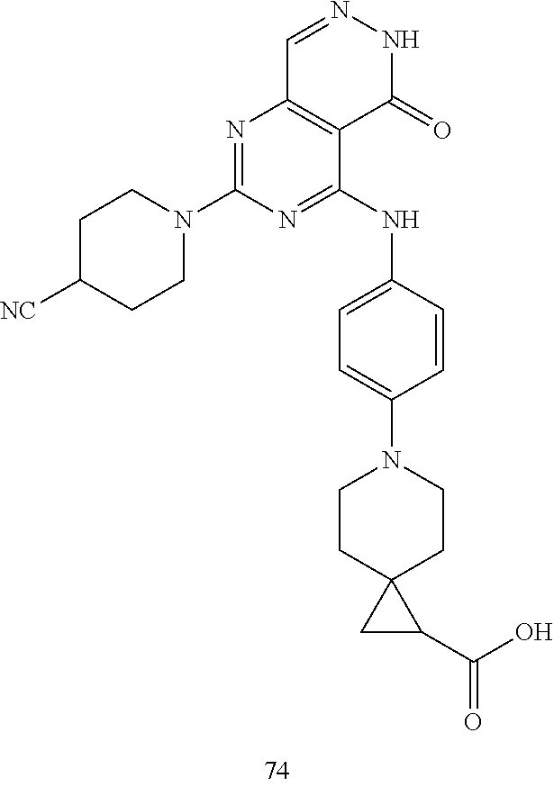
C1=NNC(=O)C2=C1N=C(N1CCC([NC])CC1)N=C2NC1=CC=C(N2CCC3(CC2)CC3C(=O)O)C=C1
